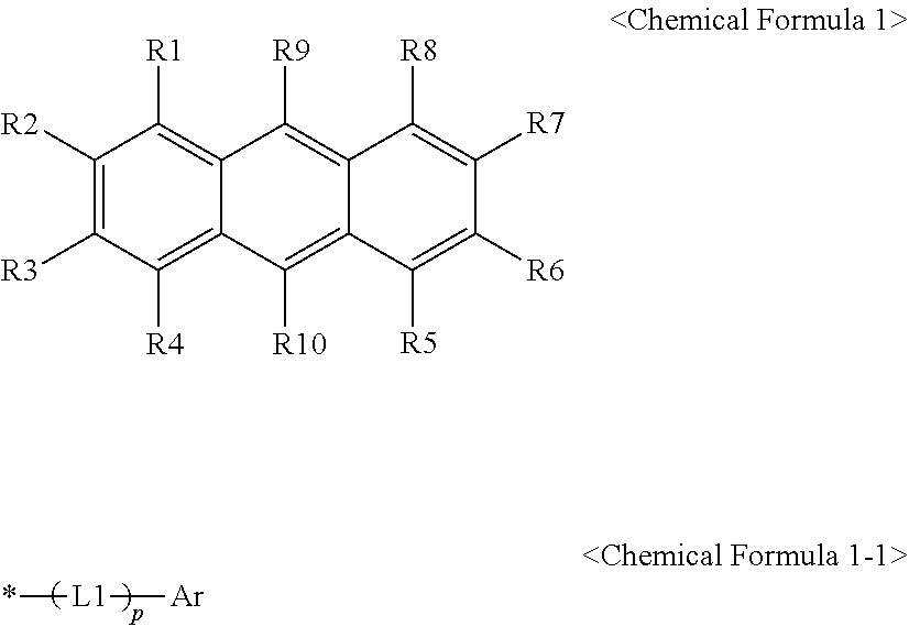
*[L1][Ar].C1([R2])=C([R3])C([R4])=C2C(=C1[R1])C([R9])=C1C(=C2[R10])C([R5])=C([R6])C([R7])=C1[R8]
